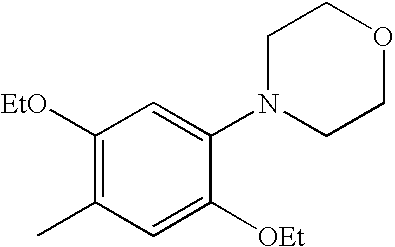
C1=C([OEt])C(N2CCOCC2)=CC([EtO])=C1C
